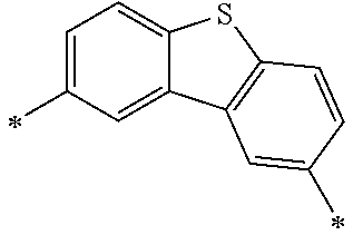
C1=C(C)C=C2C(=C1)SC1=C2C=C(C)C=C1
